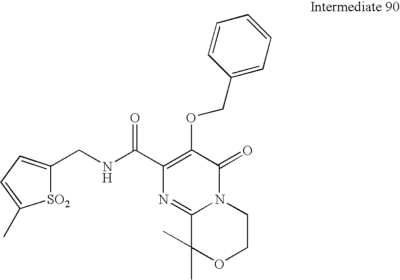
[SO2]1C(CNC(C2=C(OCC3=CC=CC=C3)C(=O)N3C(=N2)C(C)(C)OCC3)=O)=CC=C1C
